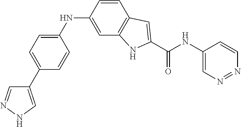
N(C1=CC2=C(C=C1)C=C(C(NC1=CN=NC=C1)=O)N2)C1=CC=C(C2=CNN=C2)C=C1
